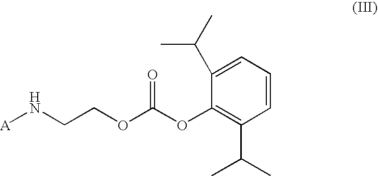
[A]NCCOC(OC1=C(C(C)C)C=CC=C1C(C)C)=O
